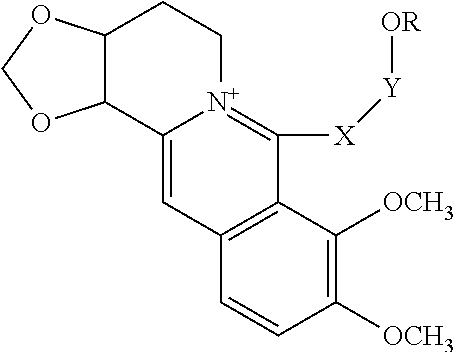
C12C(C3=CC4=C(C([X][Y][OR])=[N+]3CC1)C([OCH3])=C([OCH3])C=C4)OCO2
